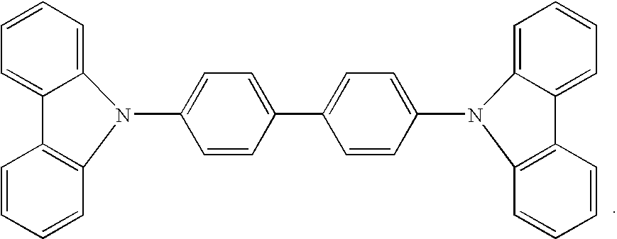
C1=CC(C2=CC=C(N3C4=CC=CC=C4C4=C3C=CC=C4)C=C2)=CC=C1N1C2=CC=CC=C2C2=C1C=CC=C2
